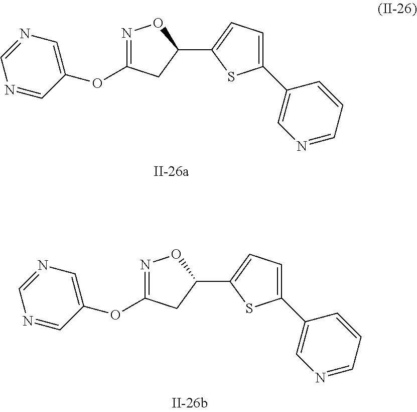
N1=C(OC2=CN=CN=C2)CC(C2=CC=C(C3=CN=CC=C3)S2)O1.N1=C(OC2=CN=CN=C2)CC(C2=CC=C(C3=CN=CC=C3)S2)O1
